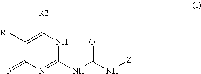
C1([R1])=C([R2])NC(NC(N[Z])=O)=NC1=O
